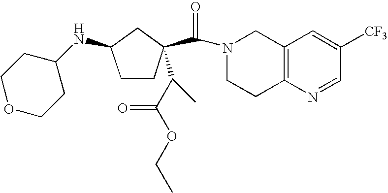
N1(C(=O)C2(C(C)C(OCC)=O)CCC(NC3CCOCC3)C2)CCC2=C(C1)C=C([CF3])C=N2
